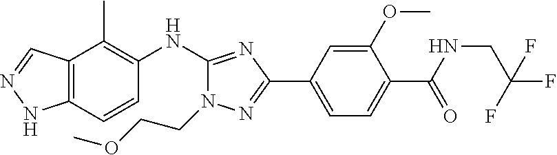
C12=C(C=CC(NC3=NC(C4=CC=C(C(NCC(F)(F)F)=O)C(OC)=C4)=NN3CCOC)=C1C)NN=C2
